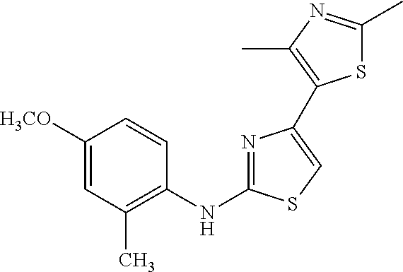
C1([H3CO])=CC(C)=C(NC2=NC(C3=C(C)N=C(C)S3)=CS2)C=C1
